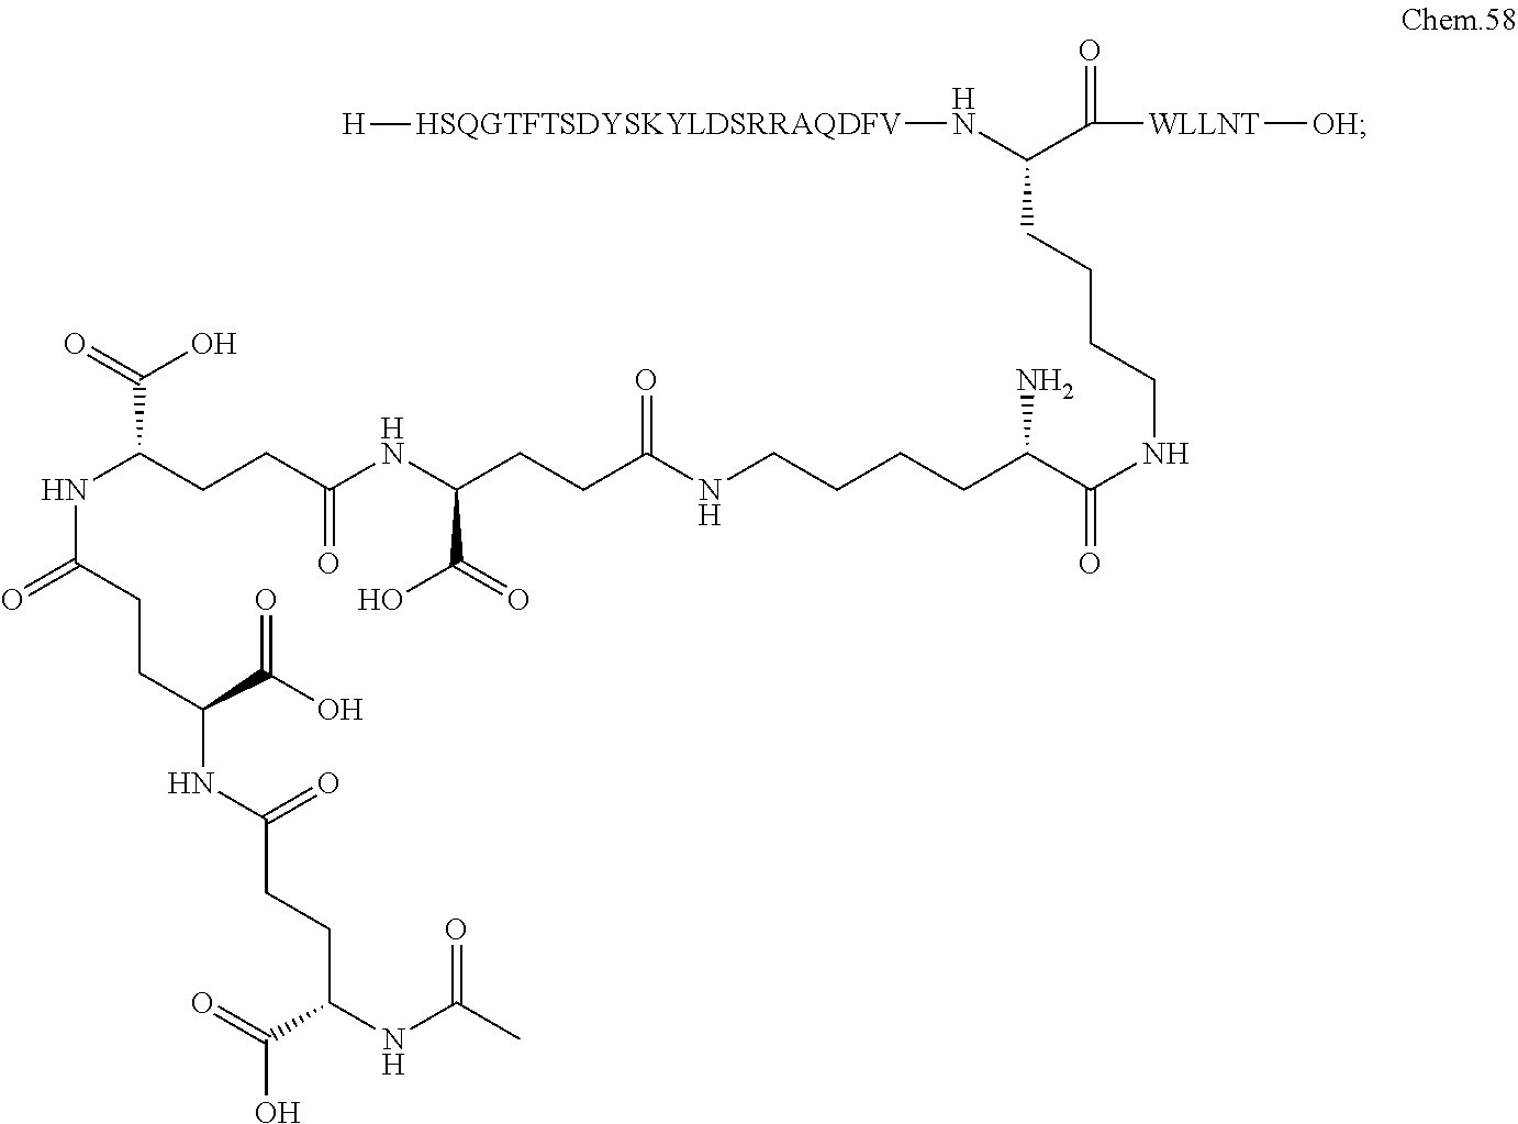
C(C(C(NCCCCC(C([WLLNT][OH])=O)N[HSQGTFTSDYSKYLDSRRAQDFV][H])=O)N)CCCNC(CCC(NC(CCC(NC(=O)CCC(C(O)=O)NC(CCC(NC(C)=O)C(=O)O)=O)C(O)=O)=O)C(=O)O)=O
